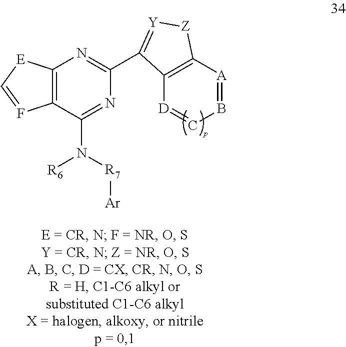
C12=C([E]C=F1)N=C(C1=[Y][Z]C3=C1[D]=CB=[A]3)N=C2N([R6])[R7][Ar]
